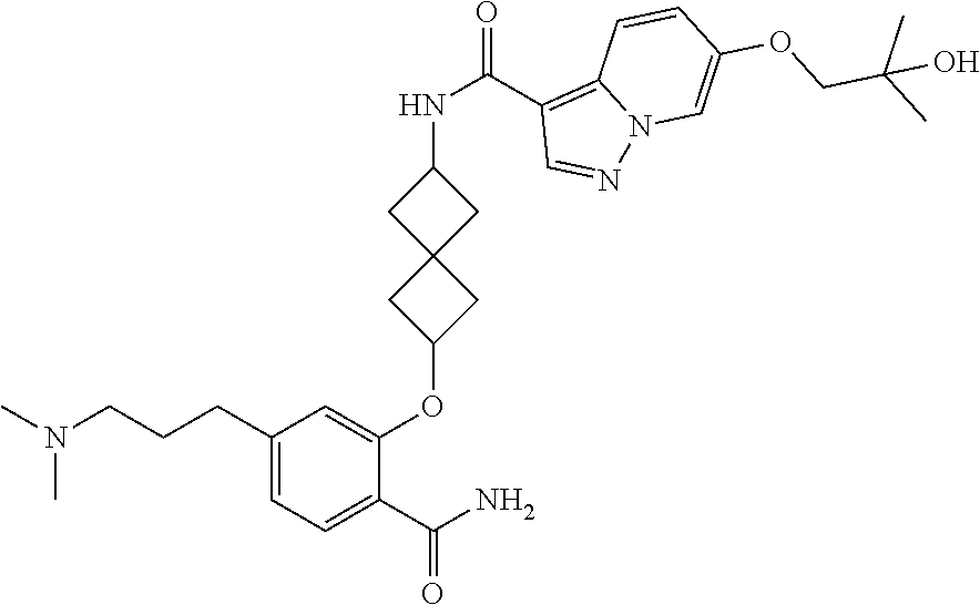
C1(CCCN(C)C)=CC=C(C(N)=O)C(OC2CC3(C2)CC(NC(=O)C2=C4N(N=C2)C=C(OCC(C)(C)O)C=C4)C3)=C1
